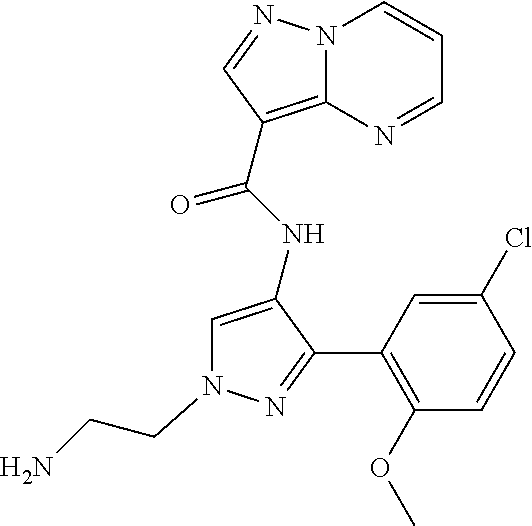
N12C(=C(C(NC3=CN(CCN)N=C3C3=C(OC)C=CC(Cl)=C3)=O)C=N1)N=CC=C2
